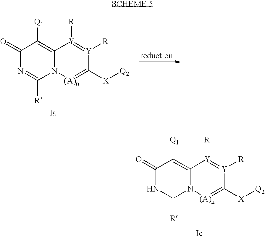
C1(=O)N=C([R])N2C(=C1[Q1])[Y]([R])=[Y]([R])C([X][Q2])=[(A)n]2.C1(=O)NC([R])N2C(=C1[Q1])[Y]([R])=[Y]([R])C([X][Q2])=[(A)n]2
